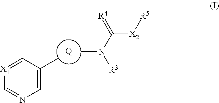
[Q].C1=NC=C(C)C=[X1]1.CN([R3])C([X2][R5])=[R4]
